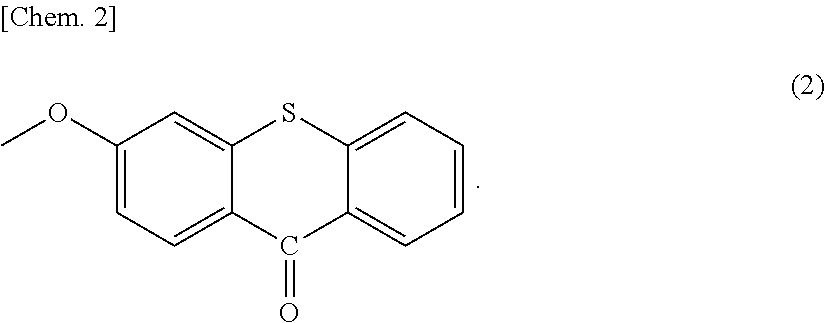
C1(OC)=CC=C2C(=C1)SC1=CC=CC=C1C2=O
